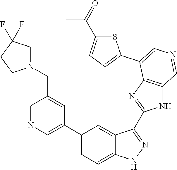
C1(C2=CN=CC(CN3CC(F)(F)CC3)=C2)=CC=C2C(=C1)C(C1=NC3=C(N1)C=NC=C3C1=CC=C(C(=O)C)S1)=NN2
